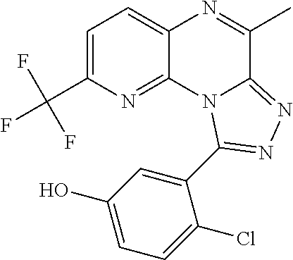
C1=C(C(F)(F)F)N=C2C(=C1)N=C(C)C1=NN=C(C3=CC(O)=CC=C3Cl)N21
